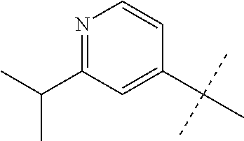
CC(C)(C)C1=CC(C(C)C)=NC=C1
